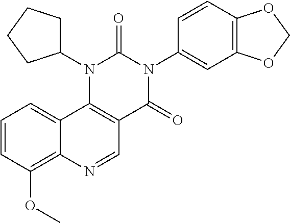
C1=CC(OC)=C2C(=C1)C1=C(C=N2)C(=O)N(C2=CC3=C(C=C2)OCO3)C(=O)N1C1CCCC1
